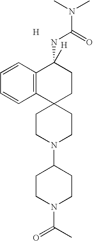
[H].C12=C(C3(CCC1([H])NC(=O)N(C)C)CCN(C1CCN(C(C)=O)CC1)CC3)C=CC=C2
